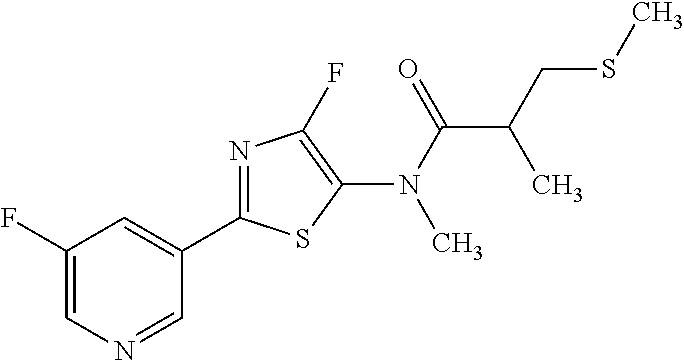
C1(N(C(=O)C(CSC)C)C)=C(F)N=C(C2=CC(F)=CN=C2)S1
